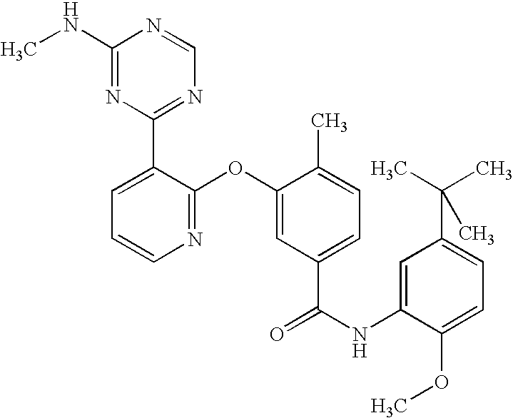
N1=C(OC2=CC(C(NC3=CC(C(C)(C)C)=CC=C3OC)=O)=CC=C2C)C(C2=NC=NC(NC)=N2)=CC=C1
